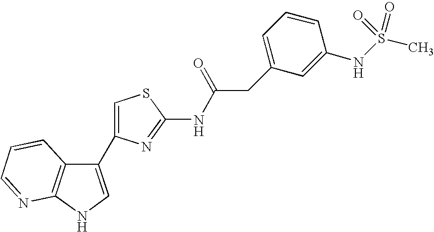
C1(C2=CSC(NC(CC3=CC=CC(NS(C)(=O)=O)=C3)=O)=N2)=CNC2=C1C=CC=N2
